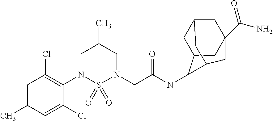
C1=C(C)C=C(Cl)C(N2S(=O)(=O)N(CC(NC3C4CC5CC(C(=O)N)(CC3C5)C4)=O)CC(C)C2)=C1Cl
